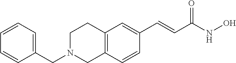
C12=C(C=CC(C=CC(NO)=O)=C1)CN(CC1=CC=CC=C1)CC2
